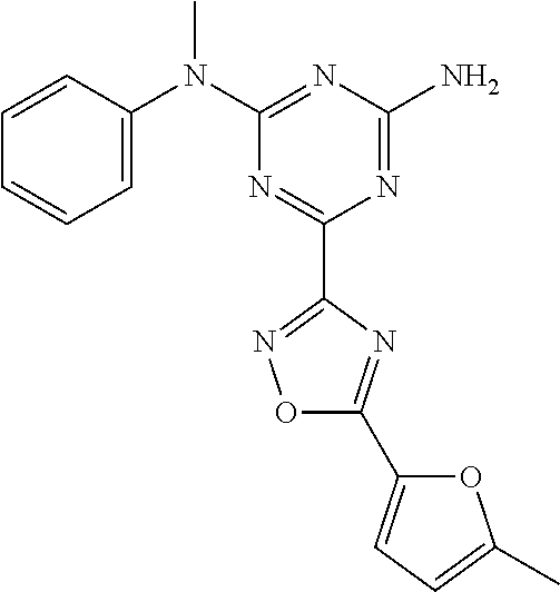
C1=CC(N(C2=NC(N)=NC(C3=NOC(C4=CC=C(C)O4)=N3)=N2)C)=CC=C1
